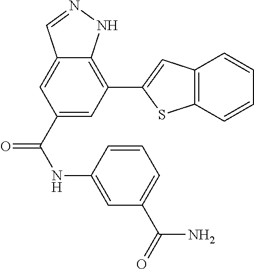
C1(C(NC2=CC(C(=O)N)=CC=C2)=O)=CC(C2=CC3=C(S2)C=CC=C3)=C2C(=C1)C=NN2
